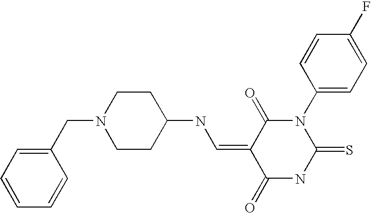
C1C(NC=C2C(=O)N(C3=CC=C(F)C=C3)C(=S)NC2=O)CCN(CC2=CC=CC=C2)C1
